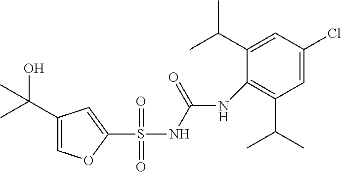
N(C(NS(C1=CC(C(C)(C)O)=CO1)(=O)=O)=O)C1=C(C(C)C)C=C(Cl)C=C1C(C)C
